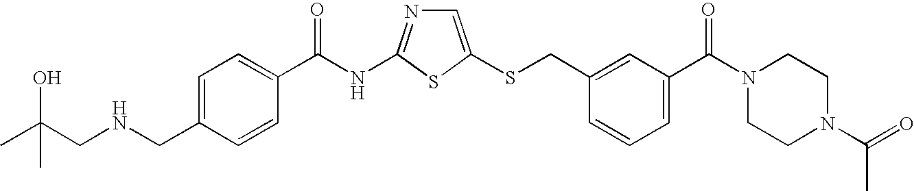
C1=C(SCC2=CC(C(N3CCN(C(=O)C)CC3)=O)=CC=C2)SC(NC(=O)C2=CC=C(CNCC(C)(O)C)C=C2)=N1
